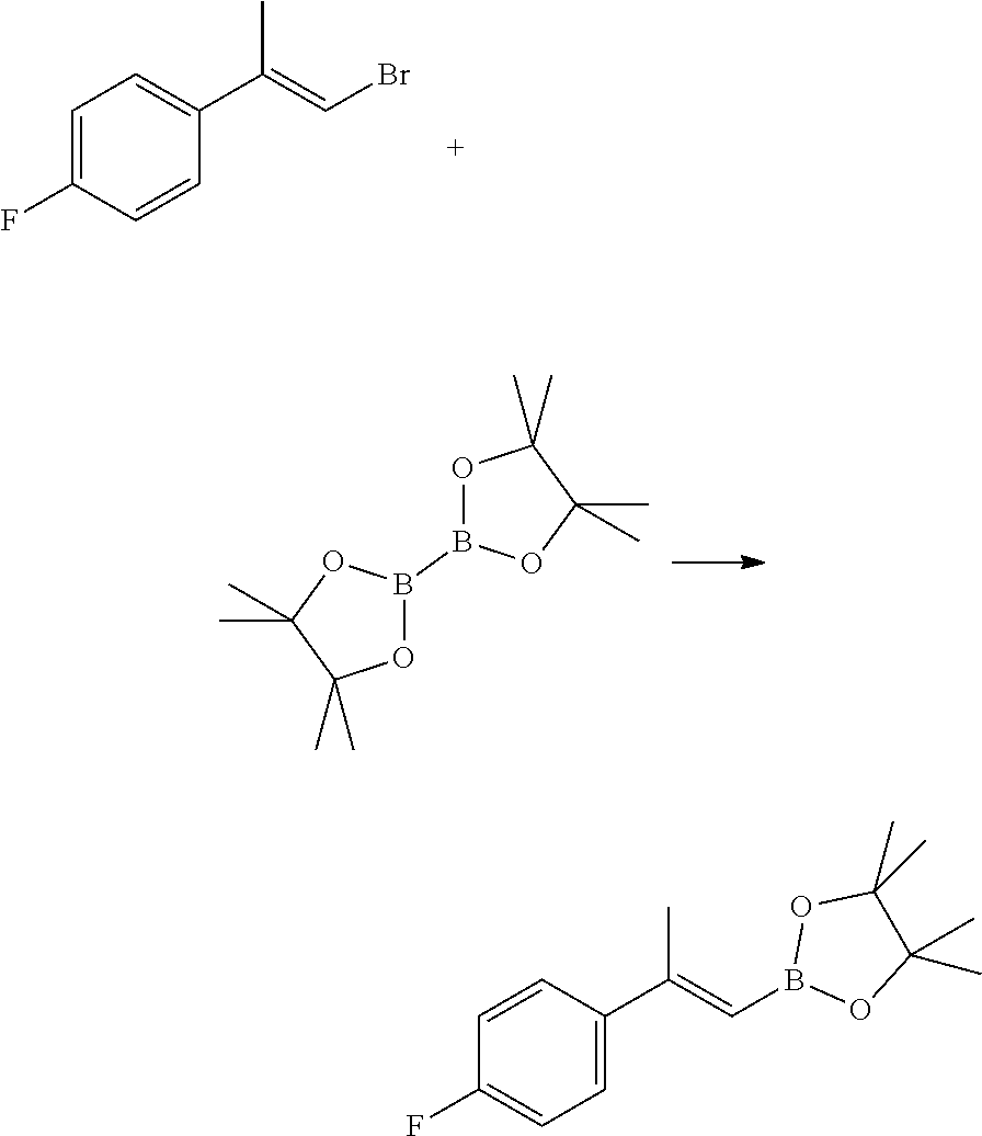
C1=C(F)C=CC(C(=CBr)C)=C1.B1(B2OC(C)(C)C(C)(C)O2)OC(C)(C)C(C)(C)O1.C1=CC(C(=CB2OC(C)(C)C(C)(C)O2)C)=CC=C1F
